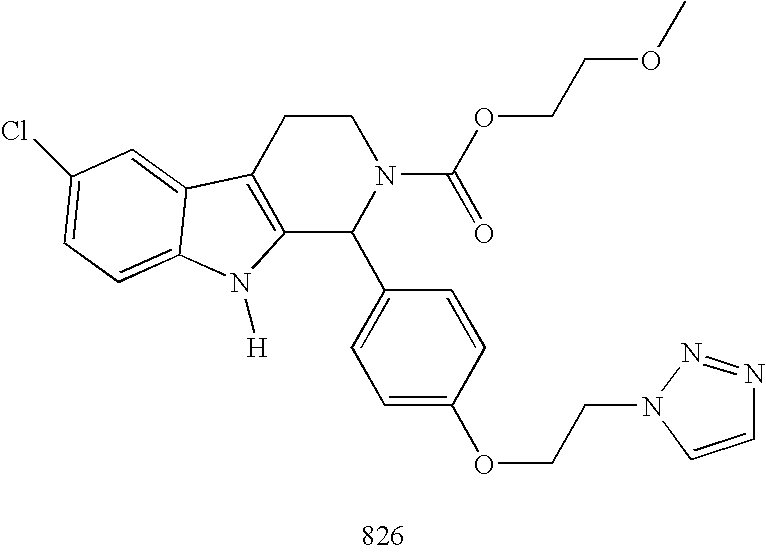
C12=C(CCN(C(OCCOC)=O)C1C1=CC=C(OCCN3C=CN=N3)C=C1)C1=CC(Cl)=CC=C1N2[H]
